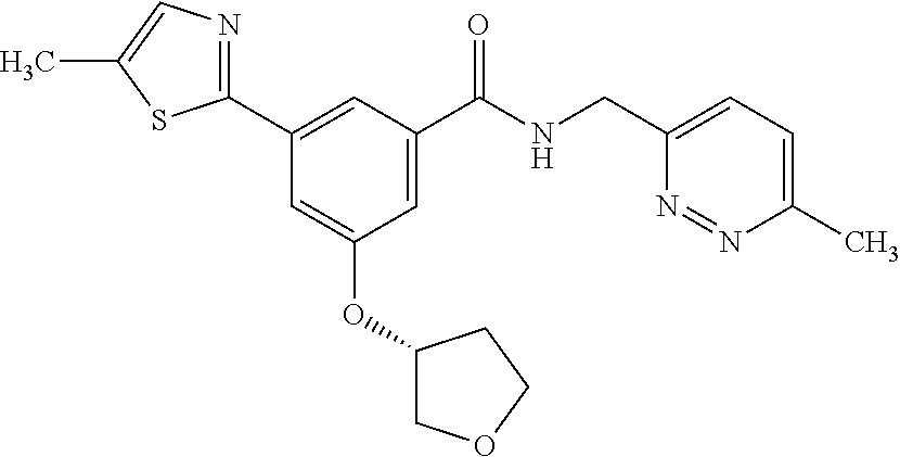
C1=C(C(NCC2=CC=C(C)N=N2)=O)C=C(C2=NC=C(C)S2)C=C1OC1COCC1
